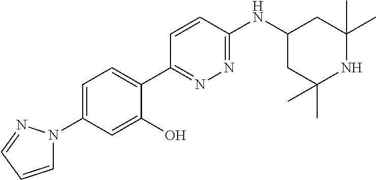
C1=C(N2C=CC=N2)C=C(O)C(C2=NN=C(NC3CC(C)(C)NC(C)(C)C3)C=C2)=C1
